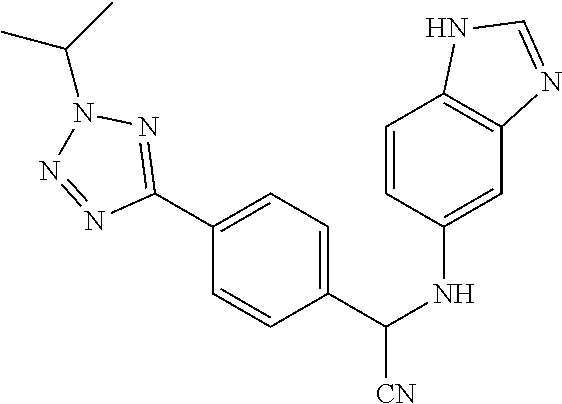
C1=CC(NC([CN])C2=CC=C(C3=NN(C(C)C)N=N3)C=C2)=CC2=C1NC=N2
